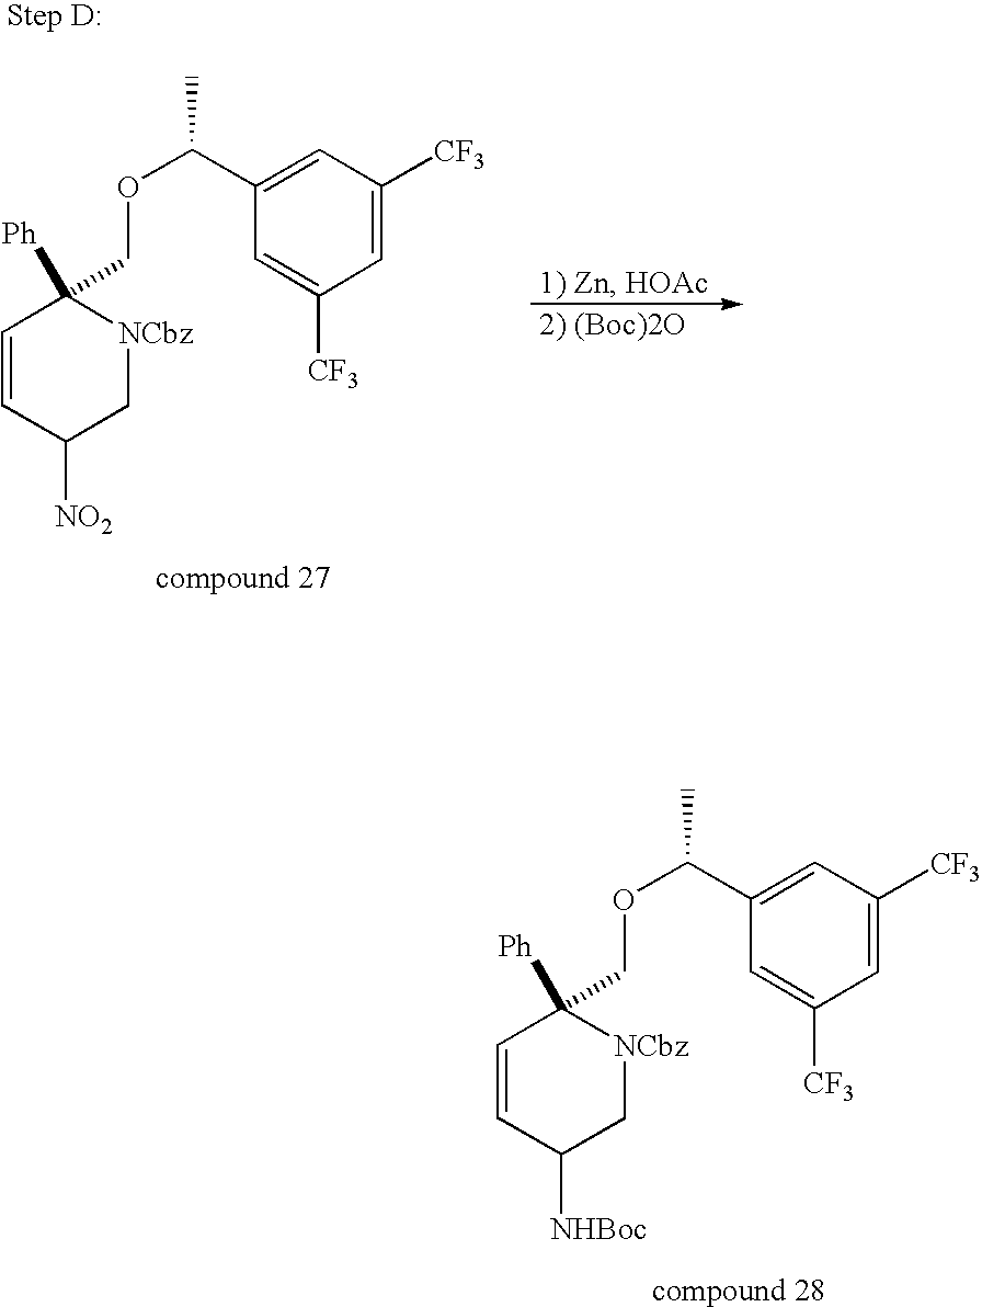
C1=C([CF3])C=C(C(OCC2([Ph])C=CC([NHBoc])C[NCbz]2)C)C=C1[CF3].C1=C([CF3])C=C(C(OCC2([Ph])C=CC([NO2])C[NCbz]2)C)C=C1[CF3]
